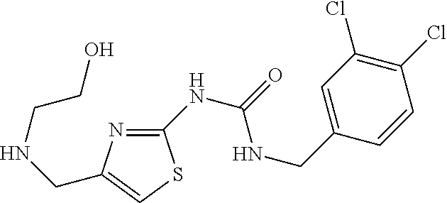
C1(NC(=O)NCC2=CC(Cl)=C(Cl)C=C2)=NC(CNCCO)=CS1
